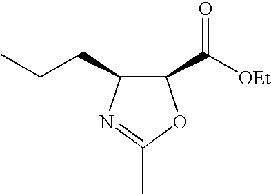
CCCC1C(C([OEt])=O)OC(C)=N1
